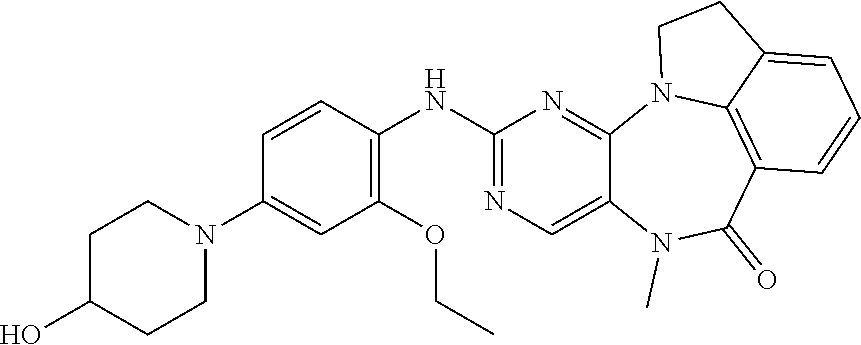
C1(OCC)=C(NC2=NC=C3C(=N2)N2C4=C(C(=O)N3C)C=CC=C4CC2)C=CC(N2CCC(O)CC2)=C1
